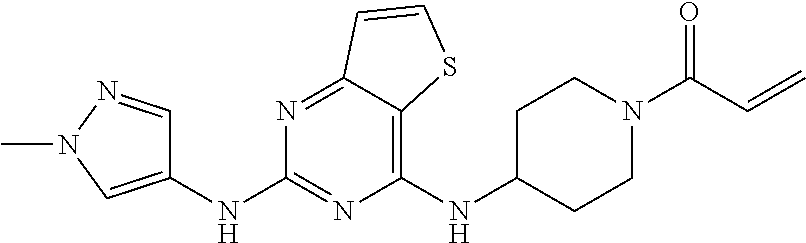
C1(NC2CCN(C(C=C)=O)CC2)=C2C(=NC(NC3=CN(C)N=C3)=N1)C=CS2
